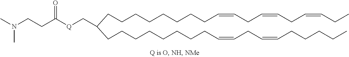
C(C(C[Q]C(CCN(C)C)=O)CCCCCCCCC=CCC=CCC=CCC)CCCCCCCC=CCC=CCCCCC
